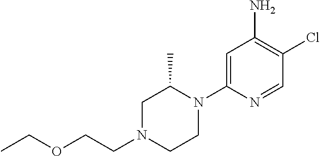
C1N(CCOCC)CCN(C2=CC(N)=C(Cl)C=N2)C1C
